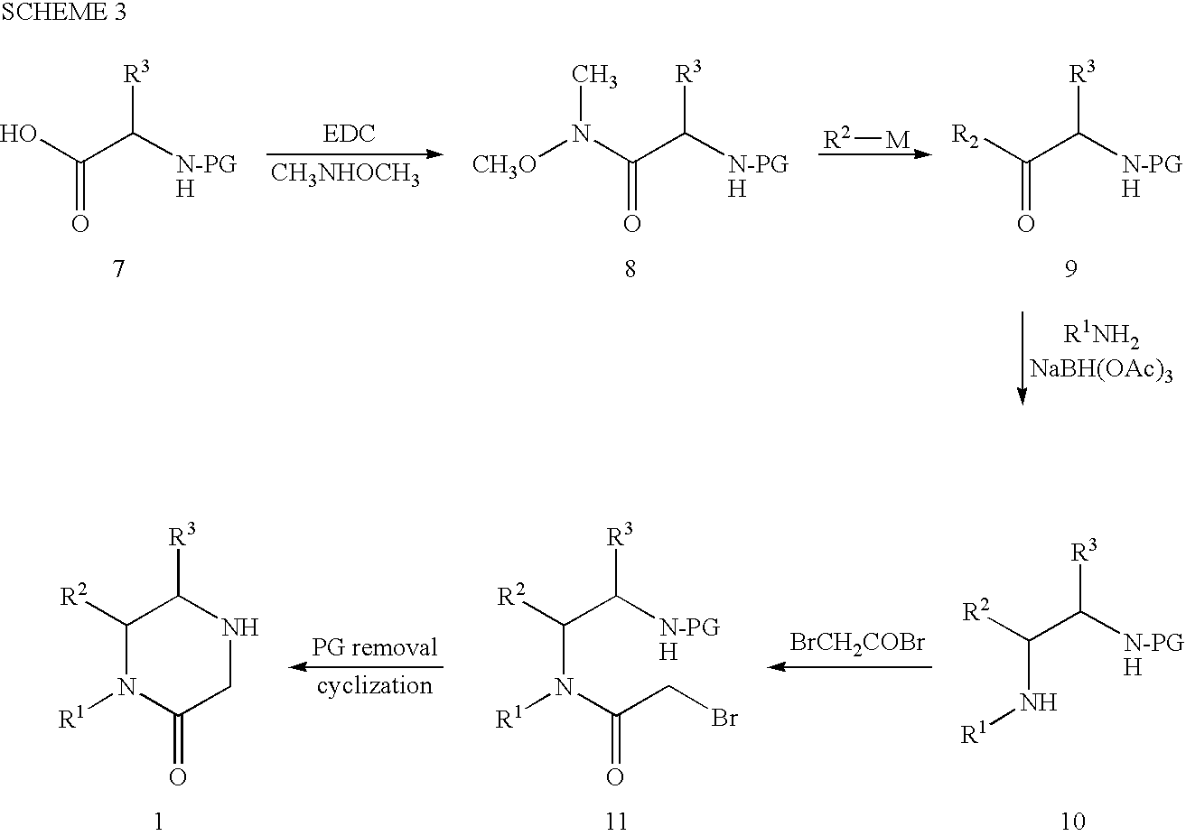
OC(C([N-PG])[R3])=O.C(C([N-PG])[R3])(=O)N([CH3O])C.C(C([N-PG])[R3])(=O)[R2].[CH3NHOCH3].[R2][M].C(C([N-PG])[R3])(N[R1])[R2].C(C([N-PG])[R3])(N([R1])C(CBr)=O)[R2].C1([R2])C([R3])NCC(=O)N1[R1].[BrCH2COBr]
